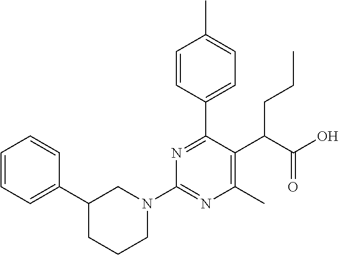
C1(C2CCCN(C3=NC(C)=C(C(C(O)=O)CCC)C(C4=CC=C(C)C=C4)=N3)C2)=CC=CC=C1
